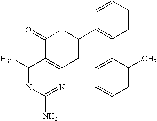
C1(C)=NC(N)=NC2=C1C(=O)CC(C1=C(C3=CC=CC=C3C)C=CC=C1)C2
